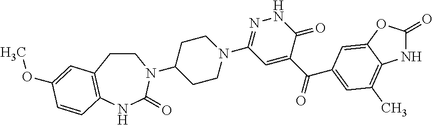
C1CC2=C(NC(=O)N1C1CCN(C3=NNC(=O)C(C(=O)C4=CC(C)=C5NC(=O)OC5=C4)=C3)CC1)C=CC(OC)=C2
